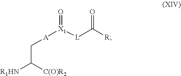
C(C([C(O)R2])[R1HN])[A][X1]([L]C([R])=O)=O
